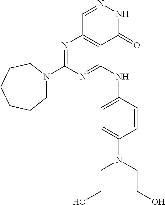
N1=C(N2CCCCCC2)N=C(NC2=CC=C(N(CCO)CCO)C=C2)C2=C1C=NNC2=O
